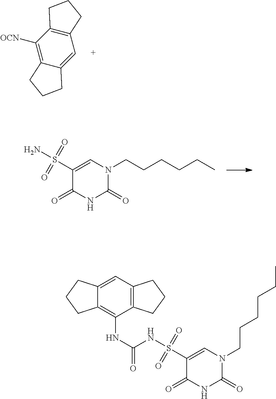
C1([OCN])=C2C(=CC3=C1CCC3)CCC2.C1(S(N)(=O)=O)=CN(CCCCCC)C(=O)NC1=O.C12=C(C=C3C(=C1NC(=O)NS(C1=CN(CCCCCC)C(=O)NC1=O)(=O)=O)CCC3)CCC2
